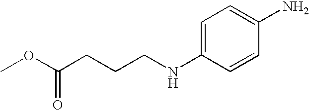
C1=C(NCCCC(OC)=O)C=CC(N)=C1
